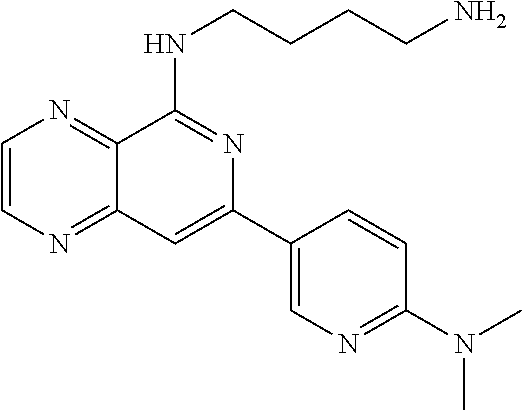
C1=CN=C2C(=N1)C(NCCCCN)=NC(C1=CN=C(N(C)C)C=C1)=C2
